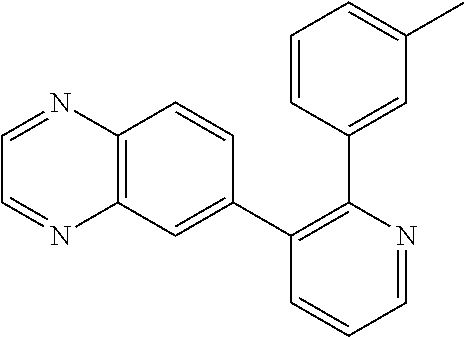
C1(C2=CC3=C(C=C2)N=CC=N3)=C(C2=CC(C)=CC=C2)N=CC=C1
